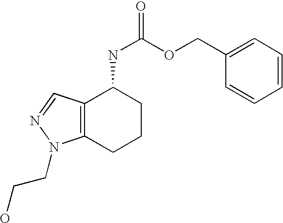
N(C1C2=C(CCC1)N(CCO)N=C2)C(OCC1=CC=CC=C1)=O
